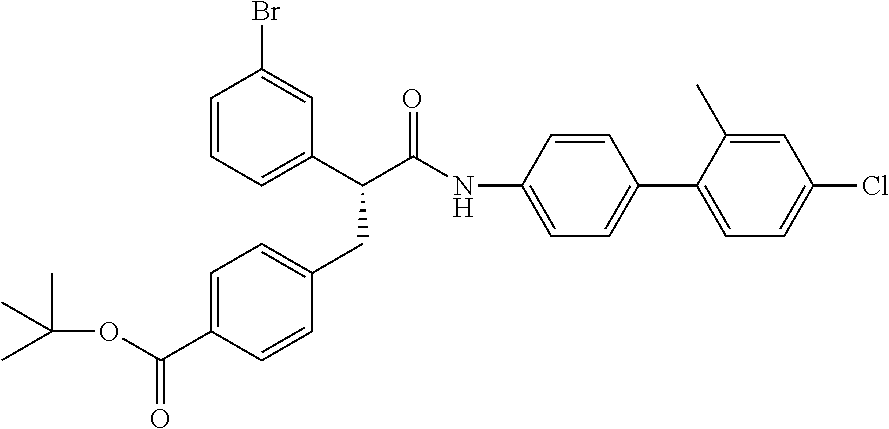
C1=CC(NC(C(C2=CC=CC(Br)=C2)CC2=CC=C(C(OC(C)(C)C)=O)C=C2)=O)=CC=C1C1=CC=C(Cl)C=C1C
